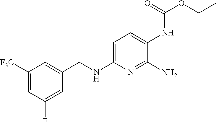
C1([F3C])=CC(F)=CC(CNC2=CC=C(NC(OCC)=O)C(N)=N2)=C1
